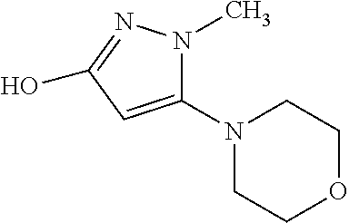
C1(N2CCOCC2)=CC(O)=NN1C
